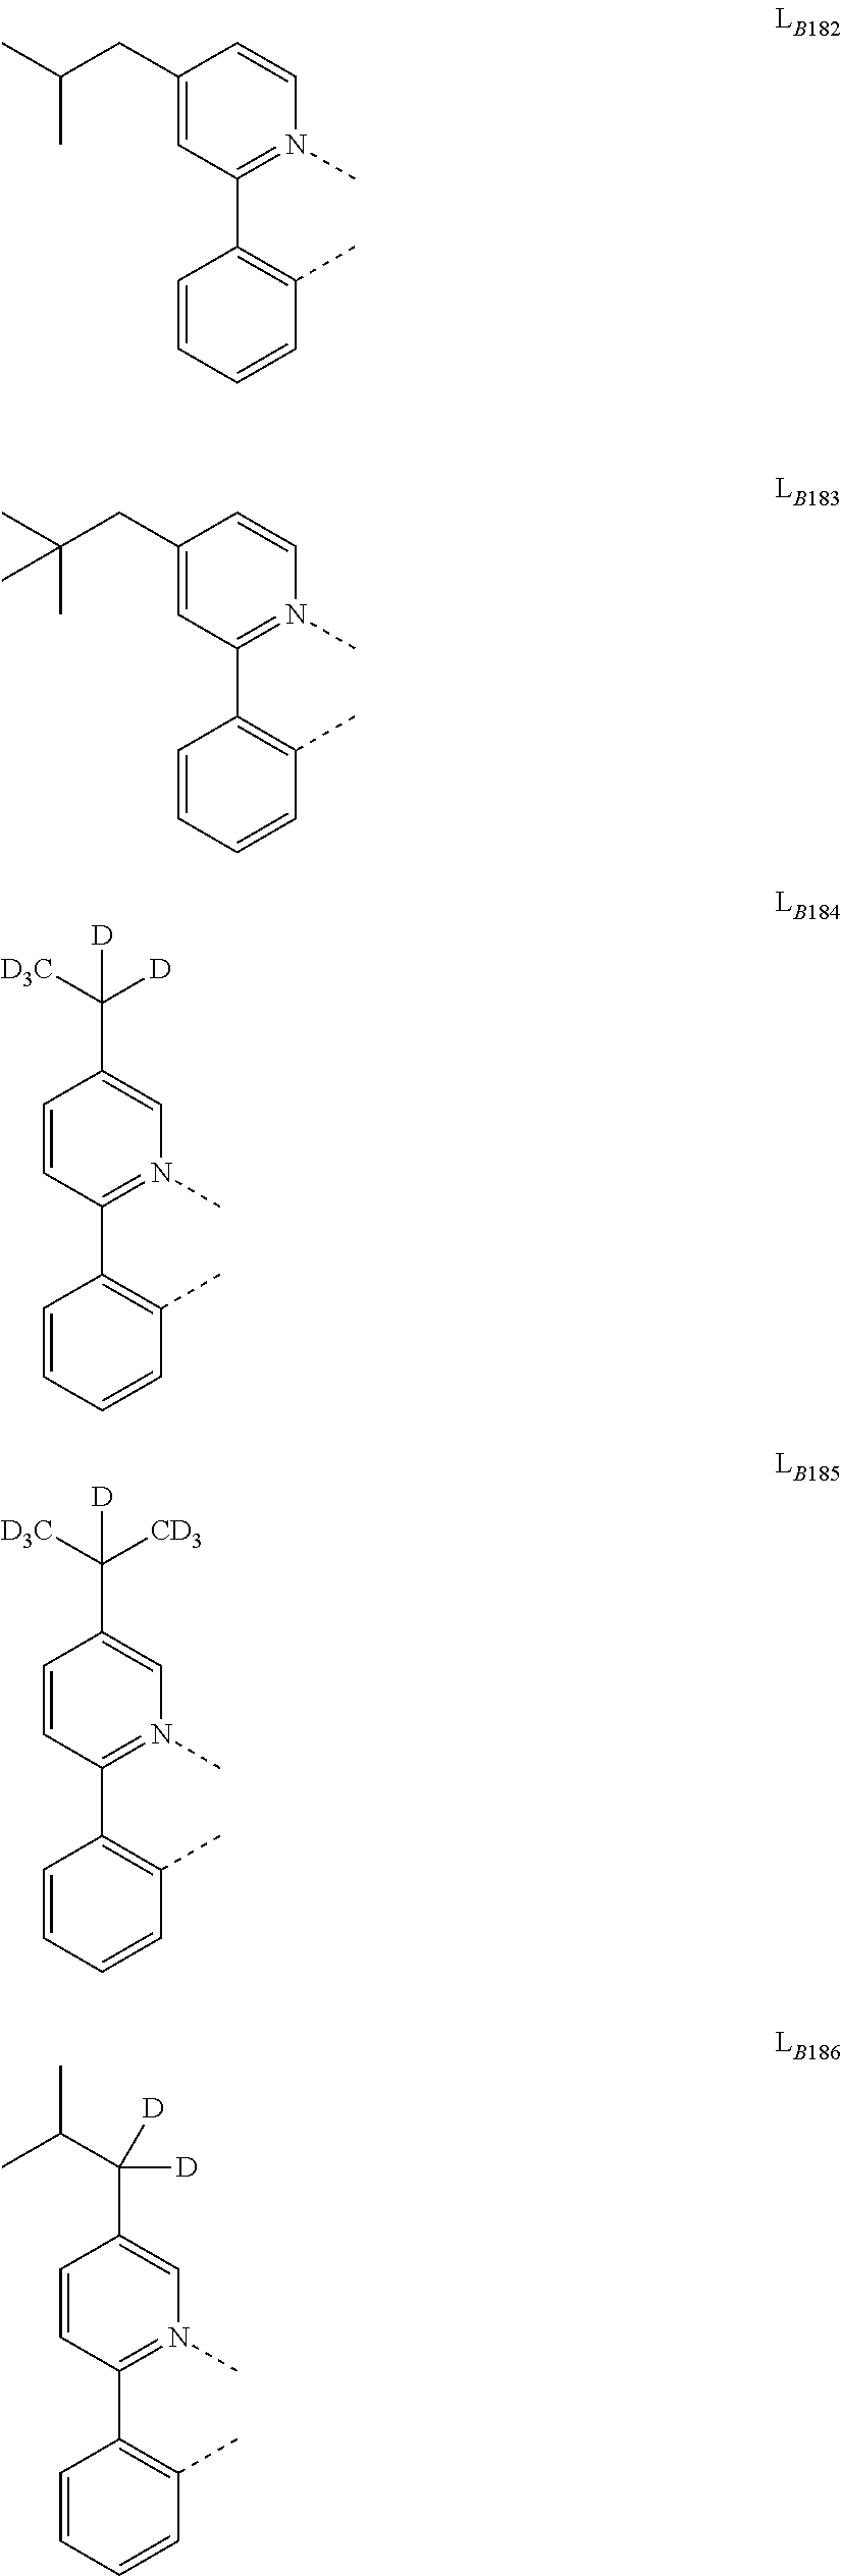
C1(CC(C)C)=CC(C2=C(C)C=CC=C2)=N(C)C=C1.C1(CC(C)(C)C)=CC(C2=C(C)C=CC=C2)=N(C)C=C1.C1=CC(C2=C(C)C=CC=C2)=N(C)C=C1C([D])([D3C])[D].C1=CC(C2=C(C)C=CC=C2)=N(C)C=C1C([D])([D3C])[CD3].C1=CC(C2=C(C)C=CC=C2)=N(C)C=C1C([D])(C(C)C)[D]
